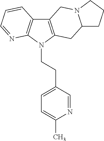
C12=C(N(CCC3=CC=C(C)N=C3)C3=C1C=CC=N3)CC1N(C2)CCC1
